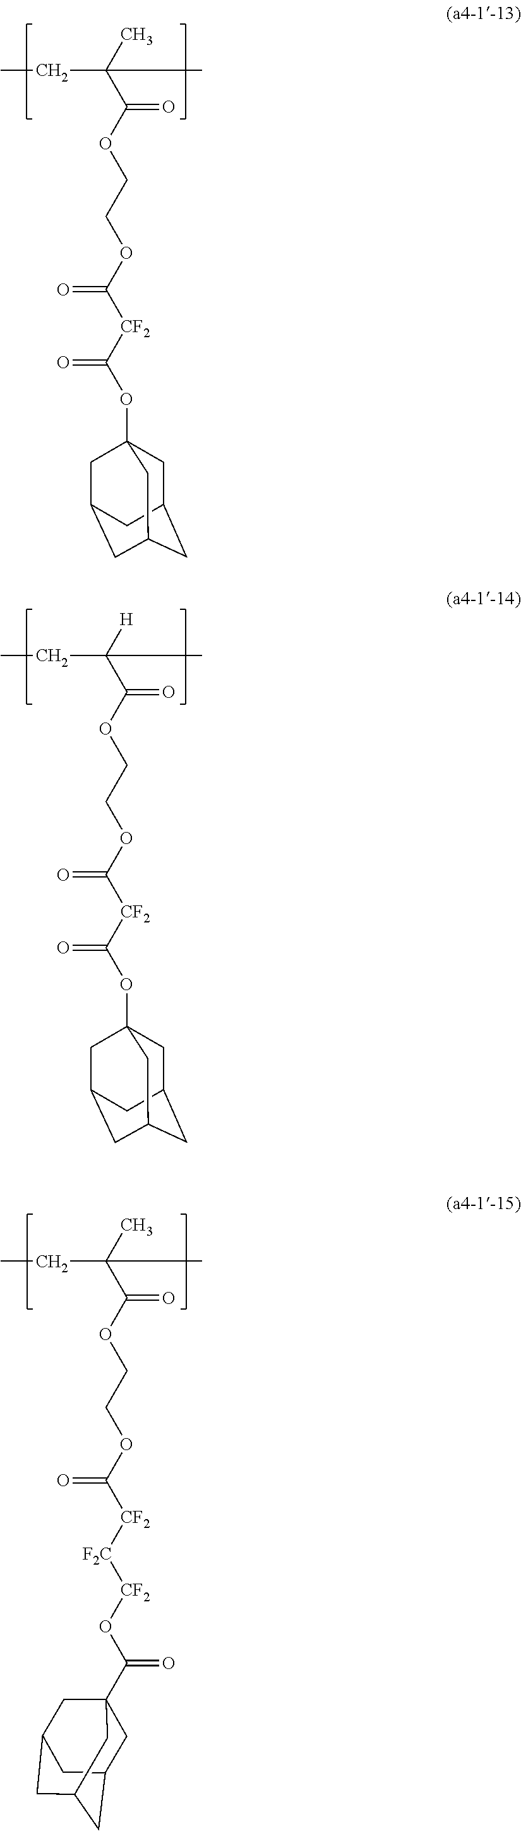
C(OC(C(C)(CC)C)=O)COC([CF2]C(OC12CC3CC(CC(C1)C3)C2)=O)=O.C(OC(C([H])(CC)C)=O)COC([CF2]C(OC12CC3CC(CC(C1)C3)C2)=O)=O.C1C2CC3CC(CC1(C(O[CF2][F2C][CF2]C(OCCOC(C(C)(CC)C)=O)=O)=O)C3)C2
